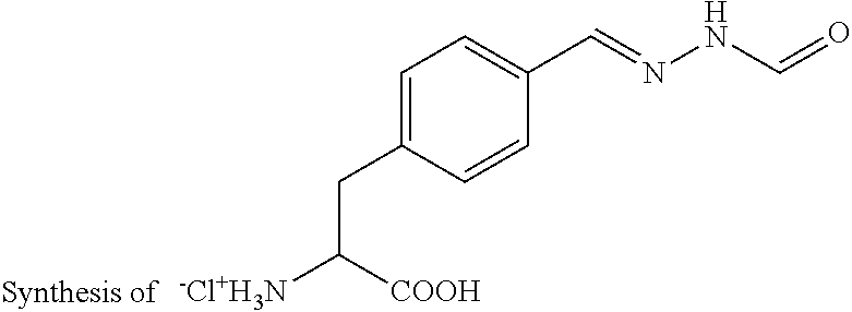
C1=C(CC([COOH])[-Cl+H3N])C=CC(C=NNC=O)=C1
